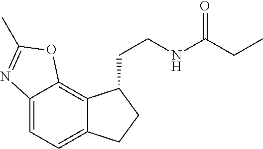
C12=CC=C3C(=C1OC(C)=N2)C(CCNC(=O)CC)CC3
